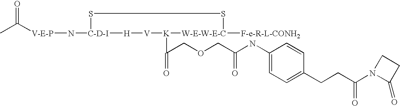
[V-E-P](N[C-D-I]1SS[W-E-W-E-C]([F-e-R-L-CONH2])[K](C(COCC(NC2=CC=C(CCC(N3C(=O)CC3)=O)C=C2)=O)=O)[V][H]1)C(C)=O
